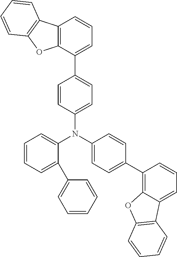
C1(N(C2=CC=CC=C2C2=CC=CC=C2)C2=CC=C(C3=C4C(=CC=C3)C3=C(O4)C=CC=C3)C=C2)=CC=C(C2=CC=CC3=C2OC2=C3C=CC=C2)C=C1
